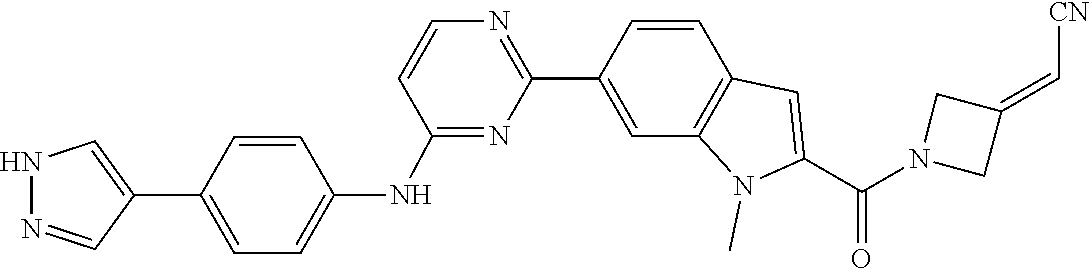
N1(C(C2=CC3=C(N2C)C=C(C2=NC=CC(NC4=CC=C(C5=CNN=C5)C=C4)=N2)C=C3)=O)CC(=C[CN])C1
